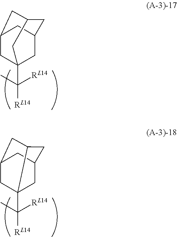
C(C)([RL14])([RL14])C12CC3CC(CC(C1)C3)C2.C(C)([RL14])([RL14])C12CC3CC1CC(C2)C3
